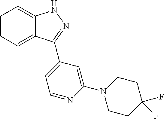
C1=CC=C2C(=C1)NN=C2C1=CC=NC(N2CCC(F)(F)CC2)=C1
